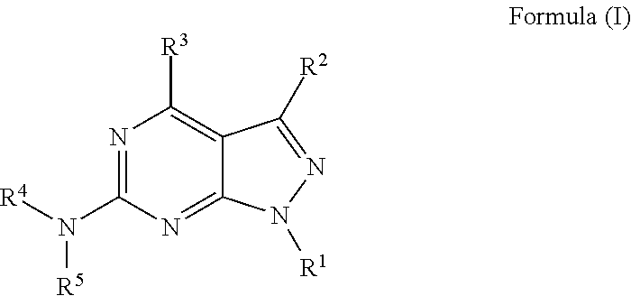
N1=C(N([R4])[R5])N=C2C(=C1[R3])C([R2])=NN2[R1]
